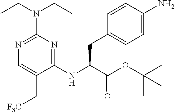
C1(NC(C(OC(C)(C)C)=O)CC2=CC=C(N)C=C2)=NC(N(CC)CC)=NC=C1C[F3C]
